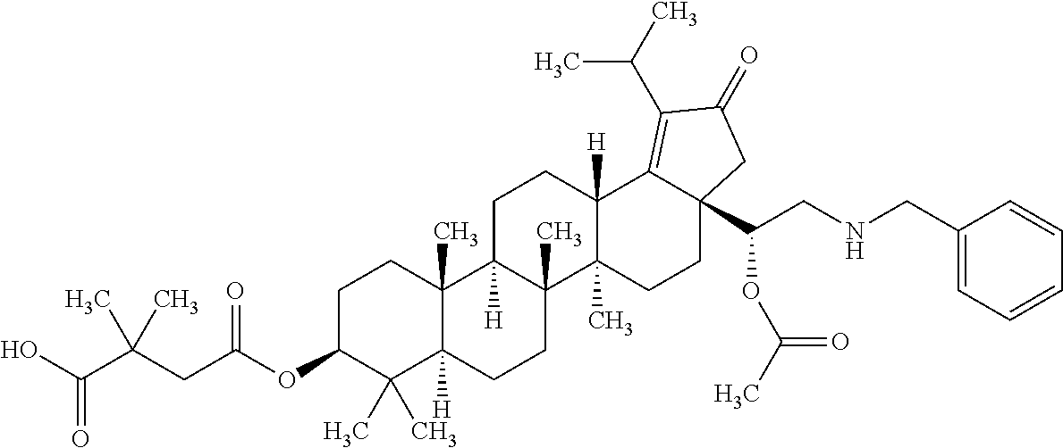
C1C(OC(CC(C(O)=O)(C)C)=O)C(C)(C)C2([H])C(C)(C1)C1([H])C(C)(CC2)C2(C)C([H])(CC1)C1=C(C(C)C)C(=O)CC1(C(CNCC1=CC=CC=C1)OC(C)=O)CC2
